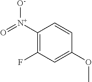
C1([N+](=O)[O-])=C(F)C=C(OC)C=C1
